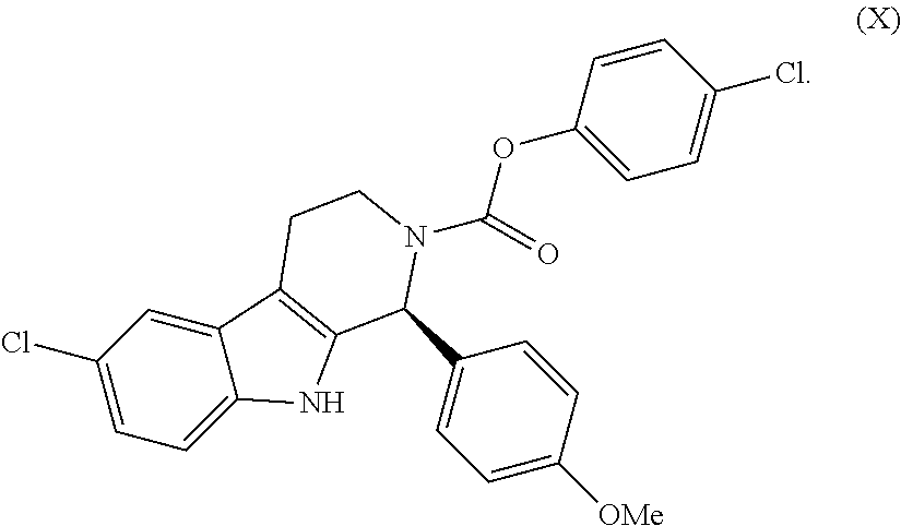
C(=O)(OC1=CC=C(Cl)C=C1)N1C(C2=CC=C([OMe])C=C2)C2=C(C3=CC(Cl)=CC=C3N2)CC1
